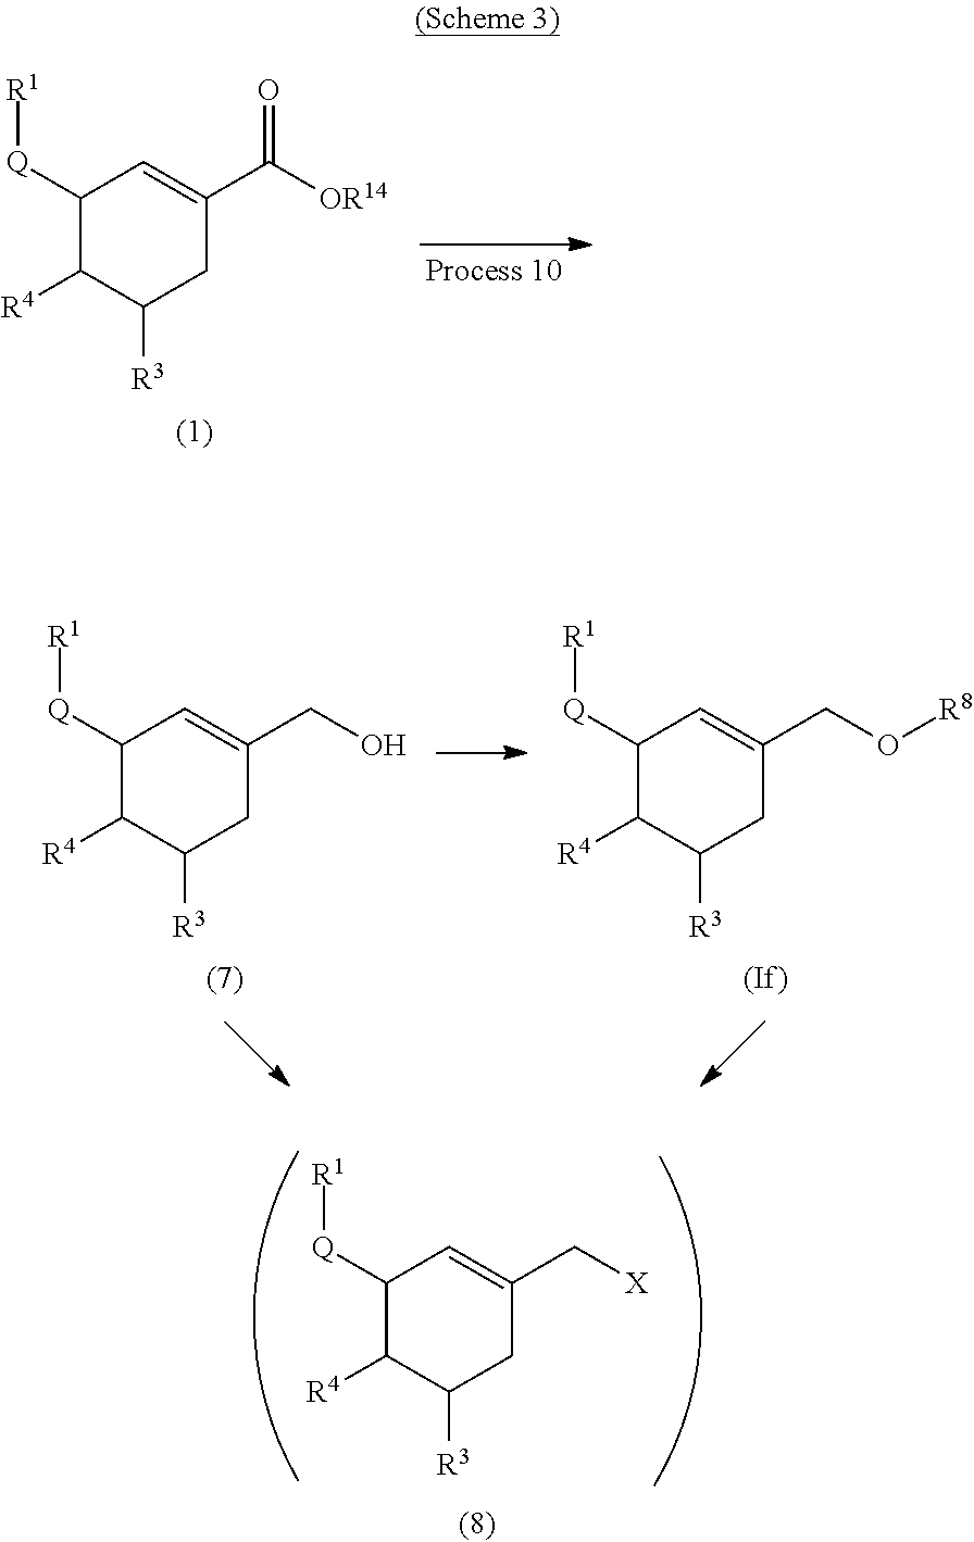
C1([Q][R1])C([R4])C([R3])CC(C([OR14])=O)=C1.C1([Q][R1])C([R4])C([R3])CC(CO)=C1.C1([Q][R1])C([R4])C([R3])CC(CO[R8])=C1.C1([Q][R1])C([R4])C([R3])CC(C[X])=C1
